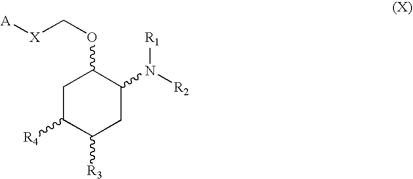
C1(N([R2])[R1])C(OC[X][A])CC([R4])C([R3])C1
